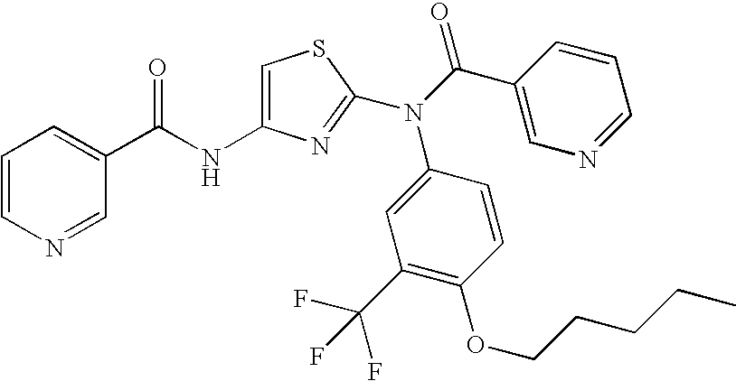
C1(C(NC2=CSC(N(C3=CC(C(F)(F)F)=C(OCCCCC)C=C3)C(C3=CN=CC=C3)=O)=N2)=O)=CC=CN=C1
